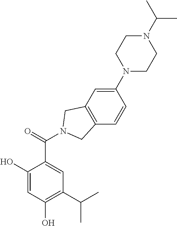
C1(O)=CC(O)=C(C(C)C)C=C1C(=O)N1CC2=C(C=CC(N3CCN(C(C)C)CC3)=C2)C1
